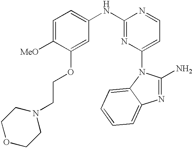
C1=C([MeO])C(OCCN2CCOCC2)=CC(NC2=NC(N3C4=CC=CC=C4N=C3N)=CC=N2)=C1
